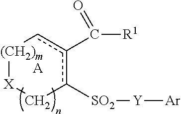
[(CH2)m]1[X]Cc([SO2][Y][Ar])c(C([R1])=O)c1.[A]
